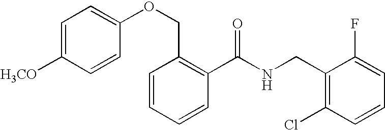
O(CC1=C(C(NCC2=C(Cl)C=CC=C2F)=O)C=CC=C1)C1=CC=C([H3CO])C=C1
